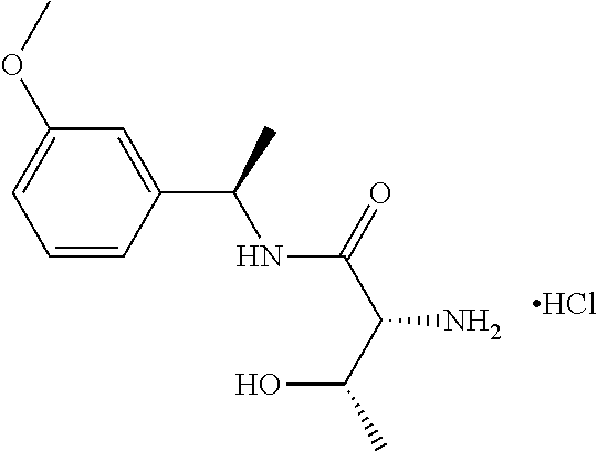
C(C(O)C)(C(NC(C1=CC(OC)=CC=C1)C)=O)N.Cl
